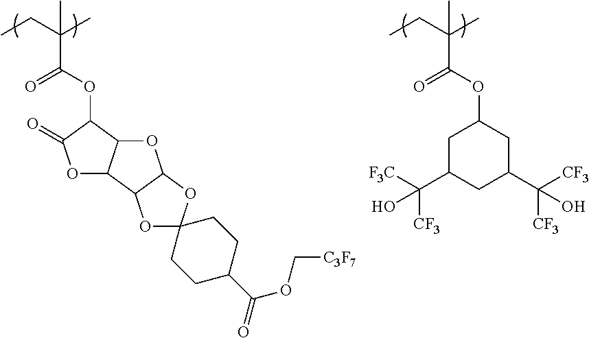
C(C(C)(C(OC1C(=O)OC2C1OC1C2OC2(O1)CCC(C(=O)OC[C3F7])CC2)=O)C)C.C(C(C)(C(OC1CC(C([F3C])([CF3])O)CC(C([CF3])([CF3])O)C1)=O)C)C
